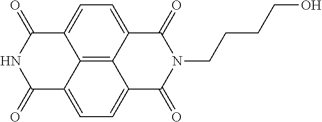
N1C(=O)C2=CC=C3C4=C2C(=CC=C4C(=O)N(CCCCO)C3=O)C1=O
